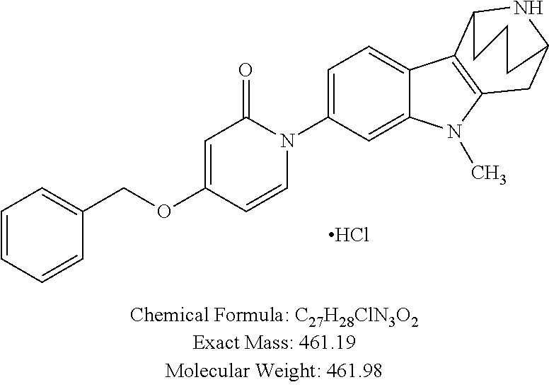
C1=CC=CC(COC2=CC(=O)N(C3=CC=C4C(=C3)N(C)C3=C4C4NC(C3)CCC4)C=C2)=C1.Cl
